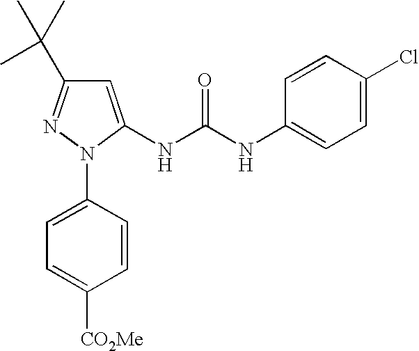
C1(C(C)(C)C)=NN(C2=CC=C([CO2Me])C=C2)C(NC(NC2=CC=C(Cl)C=C2)=O)=C1
